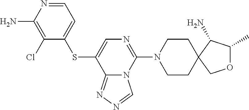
C1(Cl)=C(N)N=CC=C1SC1=CN=C(N2CCC3(CC2)C(N)C(C)OC3)N2C1=NN=C2
